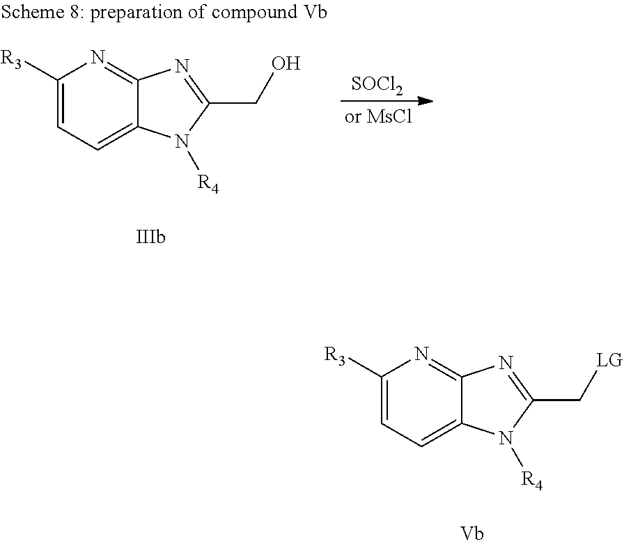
C1([R3])=CC=C2C(=N1)N=C(C[LG])N2[R4].[SOCl2].C1([R3])=CC=C2C(=N1)N=C(CO)N2[R4]
